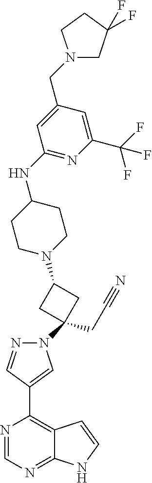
N1=CN=C2C(=C1C1=CN(C3(CC#N)CC(N4CCC(NC5=NC(C(F)(F)F)=CC(CN6CC(F)(F)CC6)=C5)CC4)C3)N=C1)C=CN2
